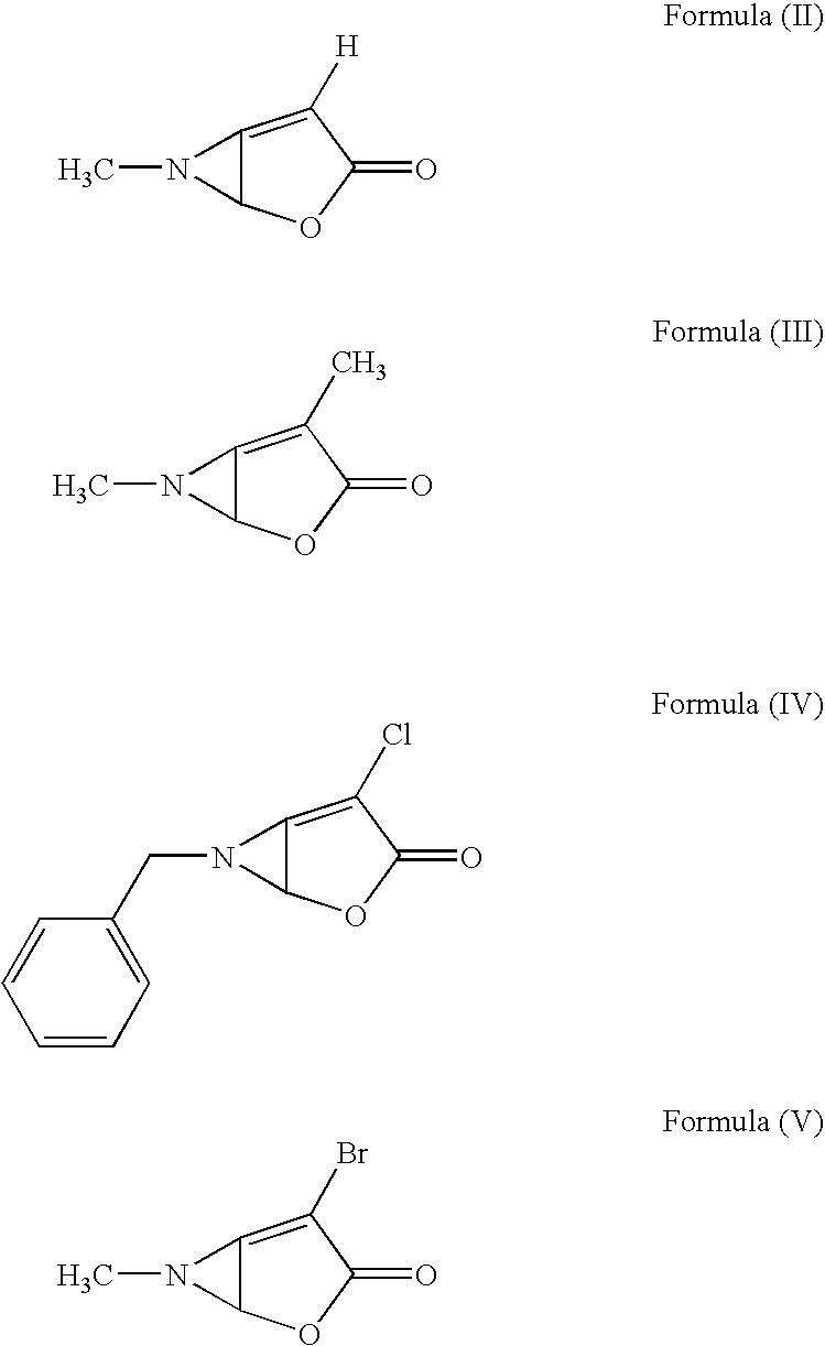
C12=C([H])C(=O)OC1N2C.C12=C(C)C(=O)OC1N2C.C12=C(Cl)C(=O)OC1N2CC1=CC=CC=C1.C12=C(Br)C(=O)OC1N2C
